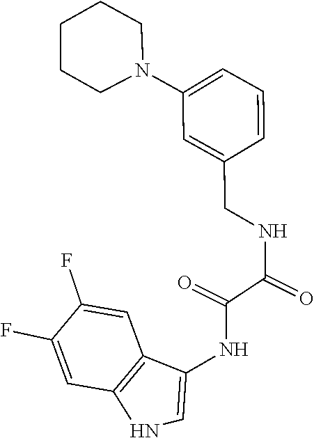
C1=C(CNC(C(=O)NC2=CNC3=C2C=C(F)C(F)=C3)=O)C=CC=C1N1CCCCC1
